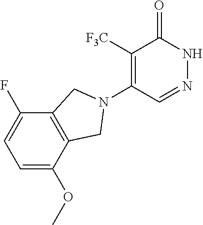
C1([F3C])=C(N2CC3=C(C(F)=CC=C3OC)C2)C=NNC1=O
